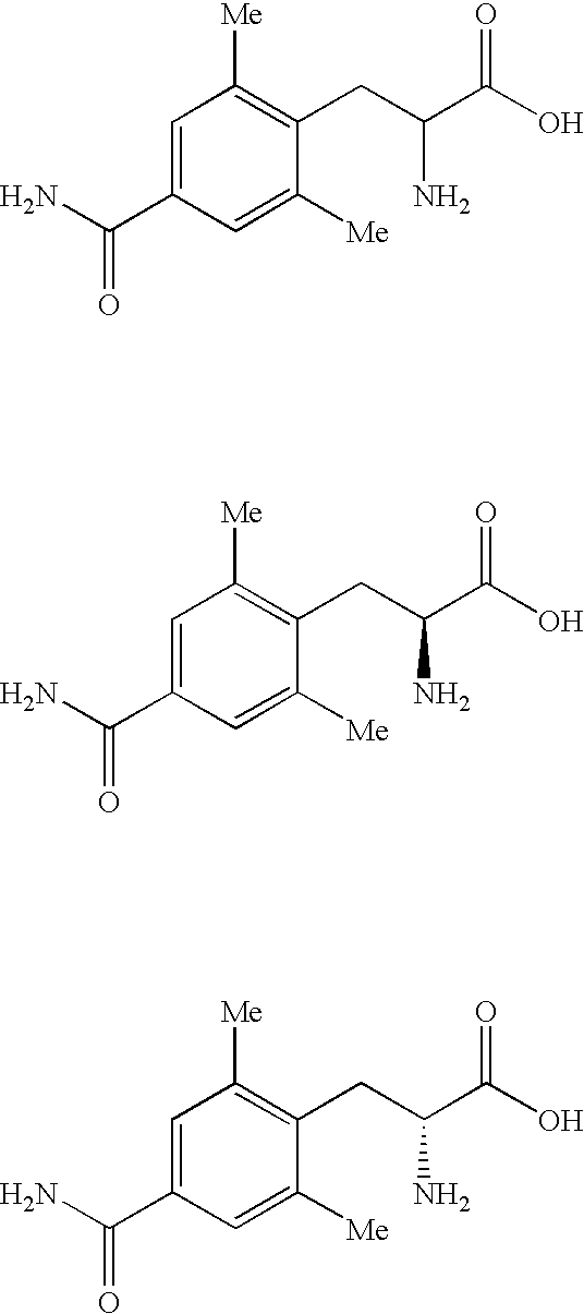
C1=C(C(N)=O)C=C([Me])C(CC(C(O)=O)N)=C1[Me].C1=C(C(N)=O)C=C([Me])C(CC(C(O)=O)N)=C1[Me].C1=C(C(N)=O)C=C([Me])C(CC(C(O)=O)N)=C1[Me]
